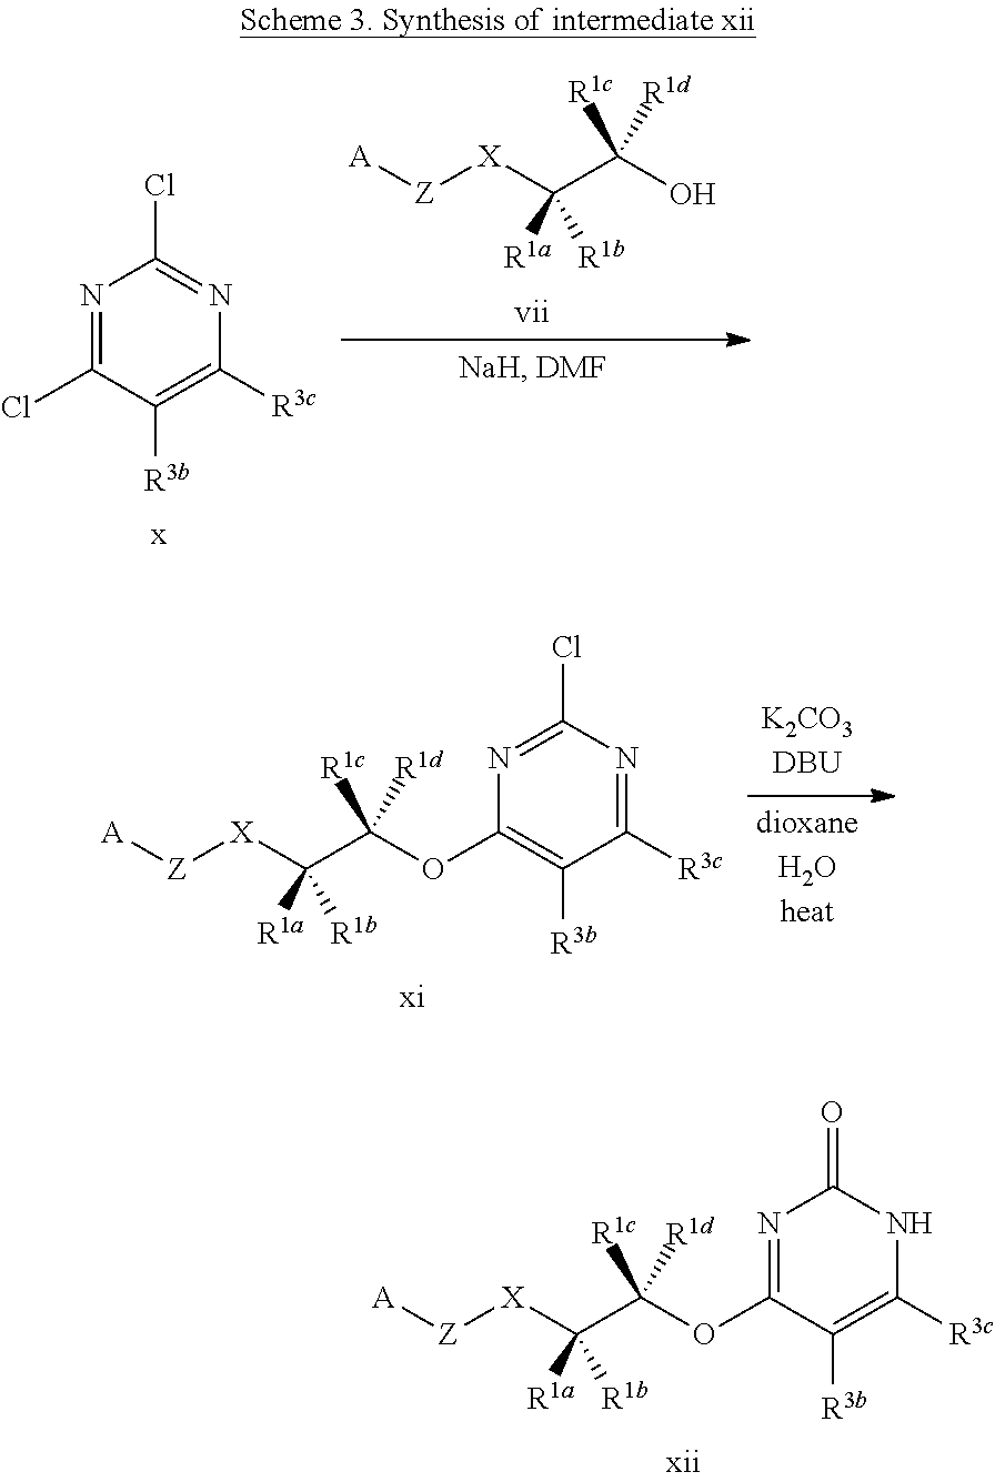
[A][Z][X]C(C(OC1=NC(=O)NC([R3c])=C1[R3b])([R1c])[R1d])([R1a])[R1b].N1=C(Cl)C([R3b])=C([R3c])N=C1Cl.[A][Z][X]C(C(O)([R1c])[R1d])([R1a])[R1b].[A][Z][X]C(C(OC1=C([R3b])C([R3c])=NC(Cl)=N1)([R1c])[R1d])([R1a])[R1b]
